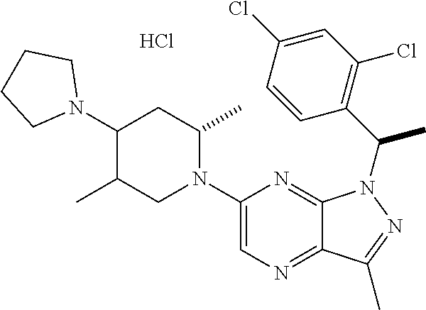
Cl.C1(N2C(C)CC(N3CCCC3)C(C)C2)=CN=C2C(=N1)N(C(C1=C(Cl)C=C(Cl)C=C1)C)N=C2C
